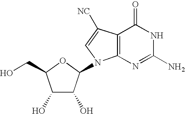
C1(O)C(O)C(N2C3=C(C([NC])=C2)C(=O)NC(N)=N3)OC1CO
